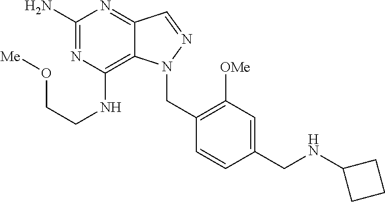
C1(N)=NC(NCCO[Me])=C2C(=N1)C=NN2CC1=C([OMe])C=C(CNC2CCC2)C=C1
